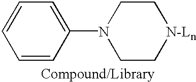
C1=CC(N2CC[N-Ln]CC2)=CC=C1
